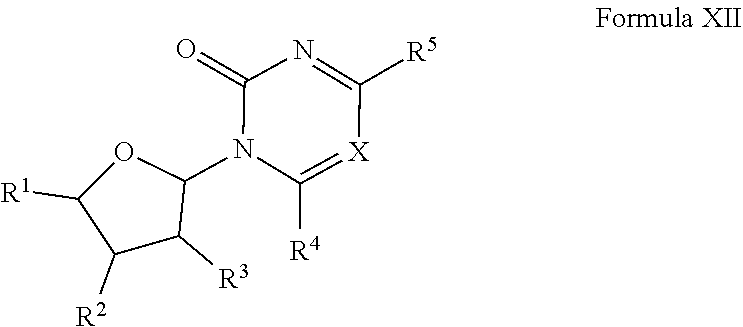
O=C1N(C2OC([R1])C([R2])C2[R3])C([R4])=[X]C([R5])=N1
